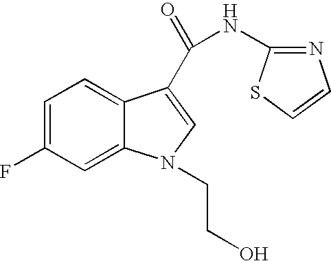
C1=C(F)C=C2C(=C1)C(C(=O)NC1=NC=CS1)=CN2CCO
